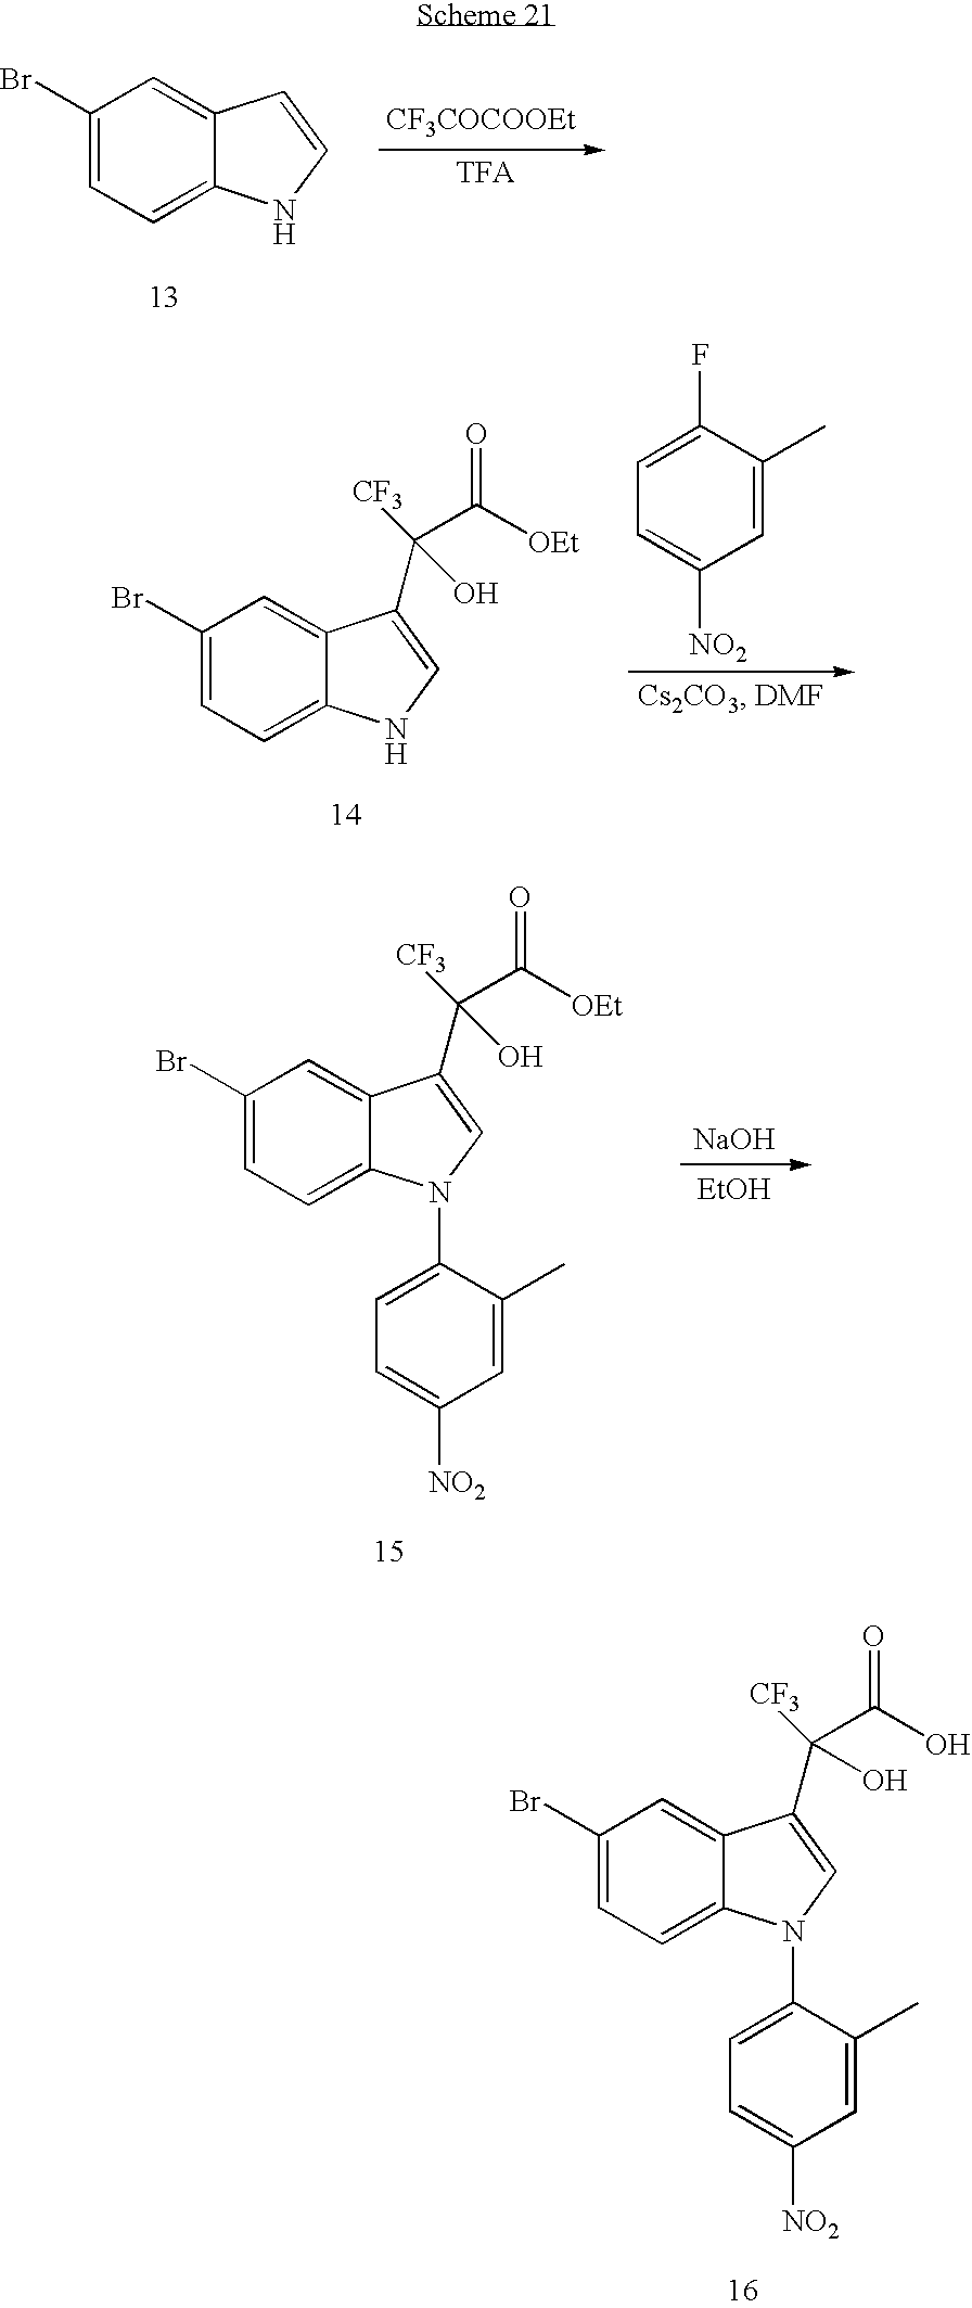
C1(Br)=CC=C2C(=C1)C=CN2.[CF3COCOOEt].C1=C(C)C(F)=CC=C1[NO2].C1(Br)=CC=C2C(=C1)C(C(C(=O)[OEt])(O)[CF3])=CN2.[NaOH].[EtOH].C1(Br)=CC=C2C(=C1)C(C(C(=O)[OEt])(O)[CF3])=CN2C1=CC=C([NO2])C=C1C.C1(Br)=CC=C2C(=C1)C(C(C(=O)O)(O)[CF3])=CN2C1=CC=C([NO2])C=C1C
